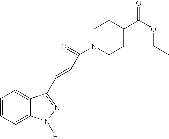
C1=CC=C2C(=C1)C(C=CC(N1CCC(C(OCC)=O)CC1)=O)=NN2[H]
